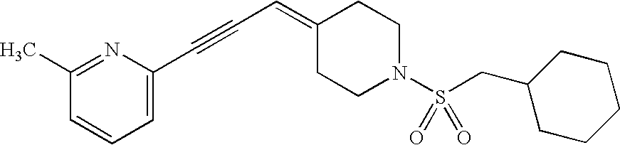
C1(C)=NC(C#CC=C2CCN(S(CC3CCCCC3)(=O)=O)CC2)=CC=C1
